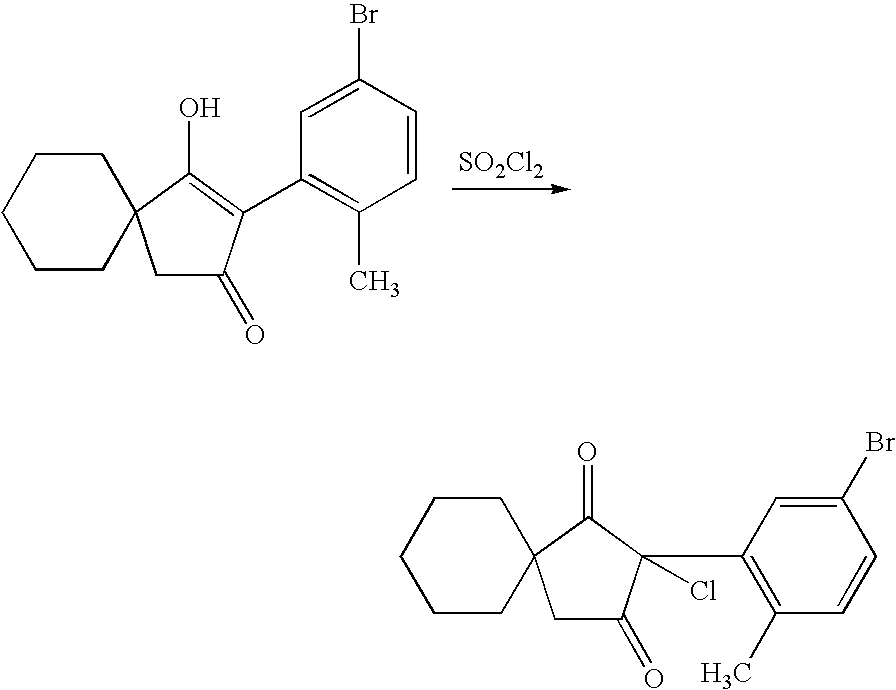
[SO2Cl2].C1C(=O)C(C2=C(C)C=CC(Br)=C2)=C(O)C12CCCCC2.C1C(=O)C(C2=C(C)C=CC(Br)=C2)(Cl)C(=O)C12CCCCC2
